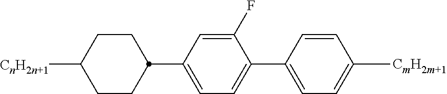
C1(C2=CC=C(C3CCC([CnH2n+1])CC3)C=C2F)=CC=C([CmH2m+1])C=C1
